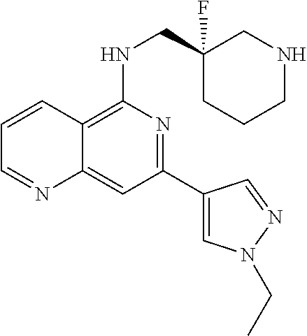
C1=CC2=C(NCC3(F)CCCNC3)N=C(C3=CN(CC)N=C3)C=C2N=C1
